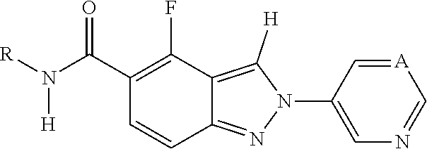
C1(C(N([R])[H])=O)=C(F)C2=C([H])N(C3=CN=C[A]=C3)N=C2C=C1
